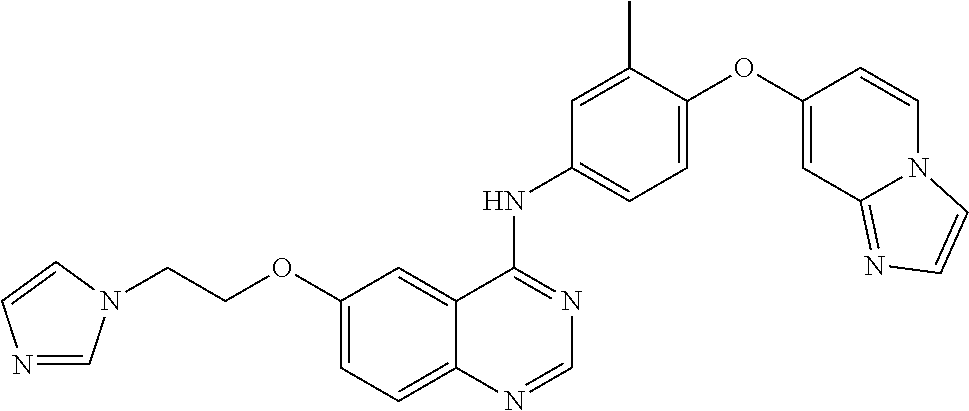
C1=C(OC2=CC3=NC=CN3C=C2)C(C)=CC(NC2=NC=NC3=CC=C(OCCN4C=NC=C4)C=C23)=C1
